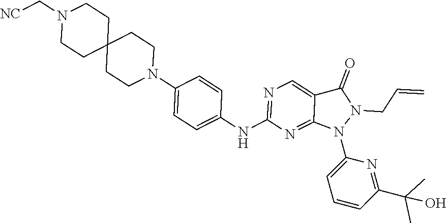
C1(NC2=NC=C3C(=N2)N(C2=CC=CC(C(O)(C)C)=N2)N(CC=C)C3=O)=CC=C(N2CCC3(CC2)CCN(C[NC])CC3)C=C1
